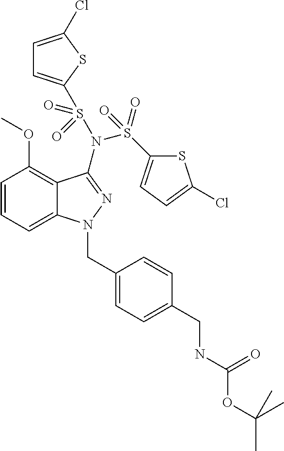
C12=C(OC)C=CC=C1N(CC1=CC=C(CNC(OC(C)(C)C)=O)C=C1)N=C2N(S(=O)(=O)C1=CC=C(Cl)S1)S(C1=CC=C(Cl)S1)(=O)=O
